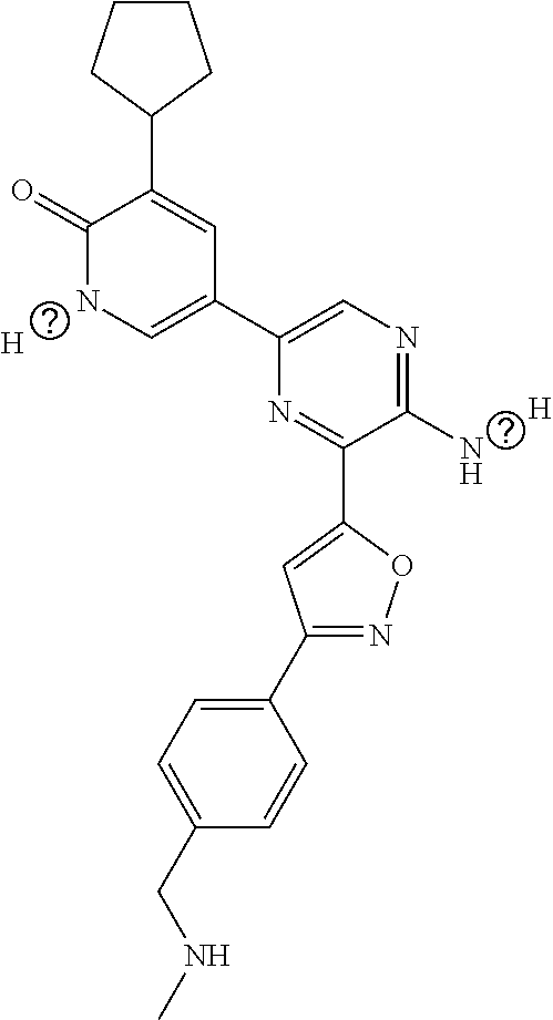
[H].[H].C1=C(C2=NOC(C3=NC(C4=CNC(=O)C(C5CCCC5)=C4)=CN=C3N)=C2)C=CC(CNC)=C1
